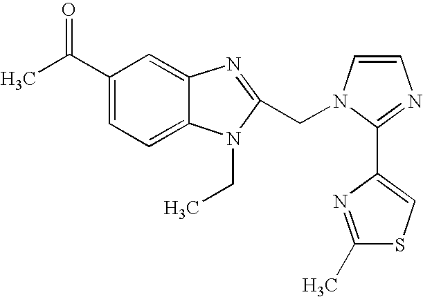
C1(C(C)=O)=CC=C2C(=C1)N=C(CN1C=CN=C1C1=CSC(C)=N1)N2CC
